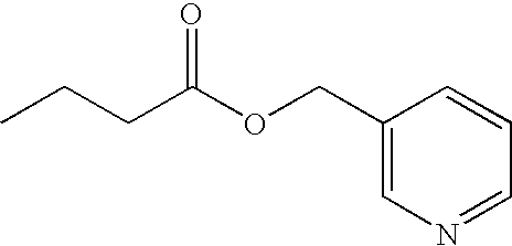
CCCC(OCC1=CN=CC=C1)=O
